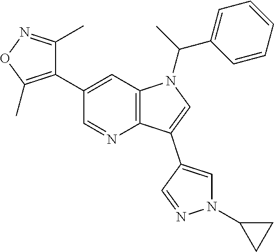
C12=C(C=C(C3=C(C)ON=C3C)C=N1)N(C(C1=CC=CC=C1)C)C=C2C1=CN(C2CC2)N=C1
